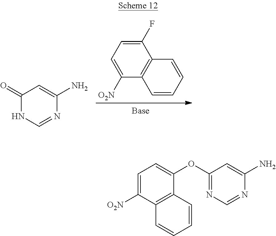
C1(F)=CC=C([O2N])C2=C1C=CC=C2.C1(=O)NC=NC(N)=C1.C1=C([O2N])C2=C(C(OC3=NC=NC(N)=C3)=C1)C=CC=C2
